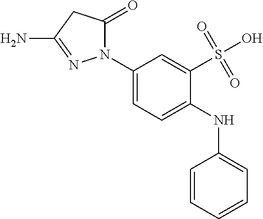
C1(N2C(=O)CC(N)=N2)=CC=C(NC2=CC=CC=C2)C(S(O)(=O)=O)=C1
